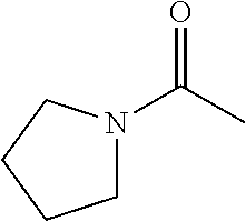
C1N(C(C)=O)CCC1
